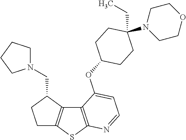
C12=C(SC3=C1C(CN1CCCC1)CC3)N=CC=C2OC1CCC(CC)(N2CCOCC2)CC1
